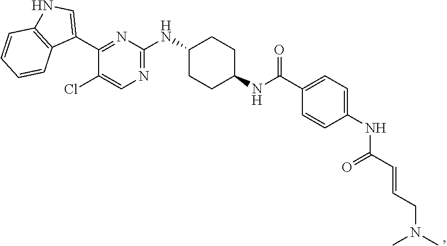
N1=C(NC2CCC(NC(C3=CC=C(NC(C=CCN(C)C)=O)C=C3)=O)CC2)N=C(C2=CNC3=C2C=CC=C3)C(Cl)=C1
